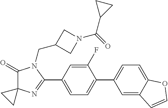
C1(=O)C2(N=C(C3=CC=C(C4=CC=C5C(=C4)C=CO5)C(F)=C3)N1CC1CN(C(=O)C3CC3)C1)CC2
